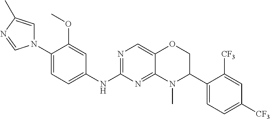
C1(N2C=C(C)N=C2)=CC=C(NC2=NC=C3C(=N2)N(C)C(C2=CC=C([CF3])C=C2[CF3])CO3)C=C1OC
